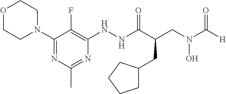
N(C(C(CN(C([H])=O)O)CC1CCCC1)=O)NC1=C(F)C(N2CCOCC2)=NC(C)=N1
